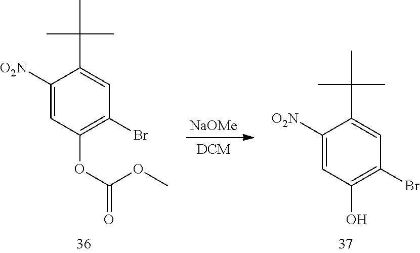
C1([O2N])=CC(OC(=O)OC)=C(Br)C=C1C(C)(C)C.[NaOMe].[DCM].C1([O2N])=CC(O)=C(Br)C=C1C(C)(C)C
